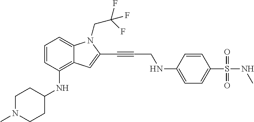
C1=CC(NC2CCN(C)CC2)=C2C(=C1)N(CC(F)(F)F)C(C#CCNC1=CC=C(S(NC)(=O)=O)C=C1)=C2
